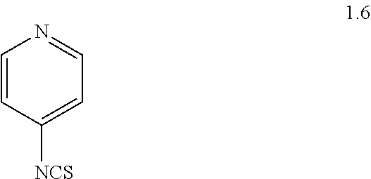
C1=NC=CC([NCS])=C1
